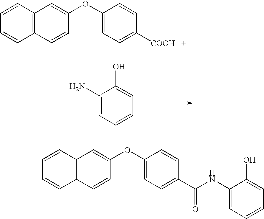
C1(N)=CC=CC=C1O.C12=C(C=CC=C1)C=C(OC1=CC=C([COOH   +])C=C1)C=C2.C12=C(C=CC=C1)C=C(OC1=CC=C(C(NC3=CC=CC=C3O)=O)C=C1)C=C2
